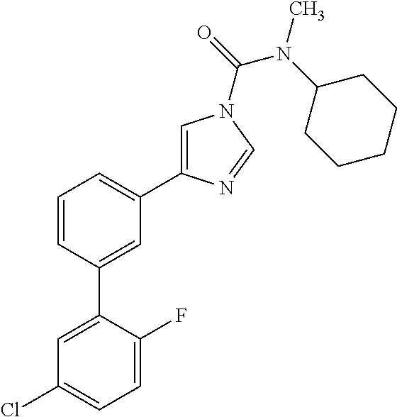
C1=C(C2=CC(C3=CN(C(=O)N(C4CCCCC4)C)C=N3)=CC=C2)C(F)=CC=C1Cl
